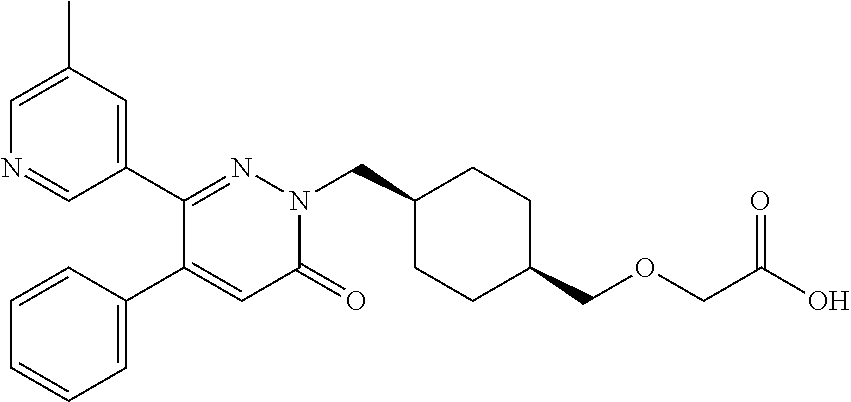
C1(C2=NN(CC3CCC(COCC(O)=O)CC3)C(=O)C=C2C2=CC=CC=C2)=CC(C)=CN=C1
